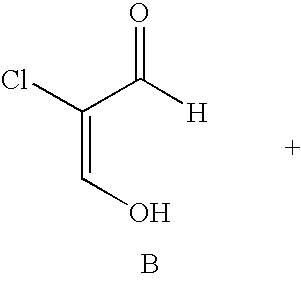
ClC(C([H])=O)=CO.B
